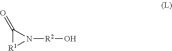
C1(=O)[R1]N1[R2]O
